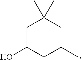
C1C(O)CC(C)CC1(C)C
